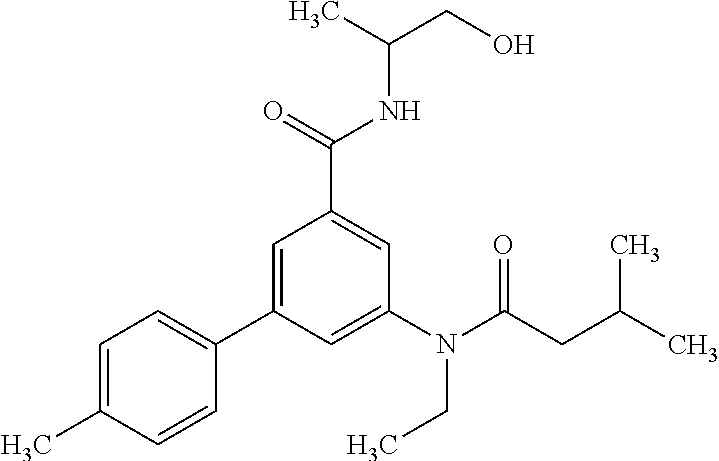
C1=C(C)C=CC(C2=CC(C(=O)NC(CO)C)=CC(N(C(CC(C)C)=O)CC)=C2)=C1
